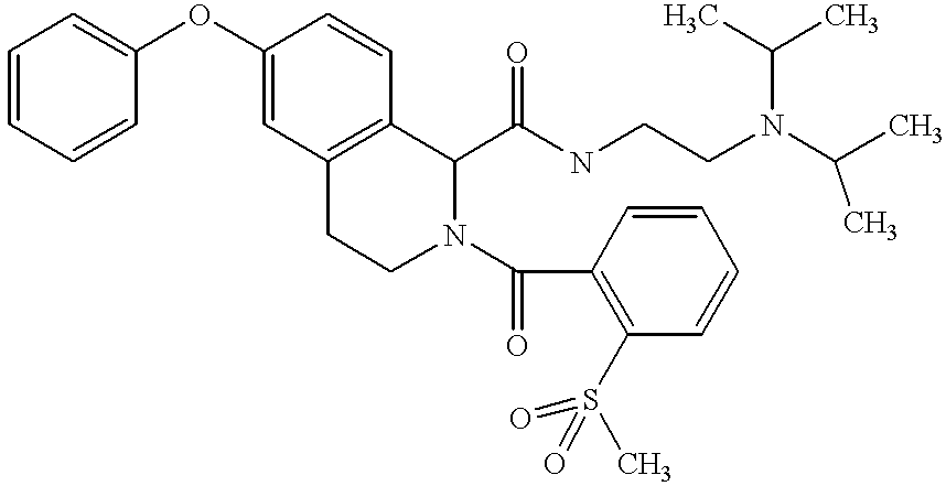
C1=CC=CC(OC2=CC3=C(C=C2)C(C(NCCN(C(C)C)C(C)C)=O)N(C(=O)C2=C(S(=O)(C)=O)C=CC=C2)CC3)=C1
